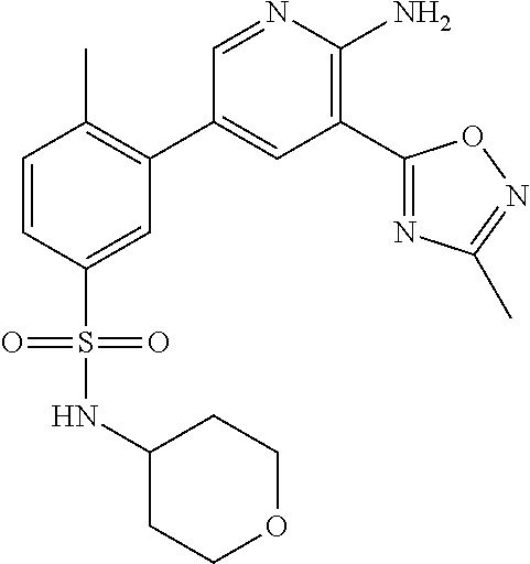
C1=CC(S(NC2CCOCC2)(=O)=O)=CC(C2=CC(C3=NC(C)=NO3)=C(N)N=C2)=C1C
